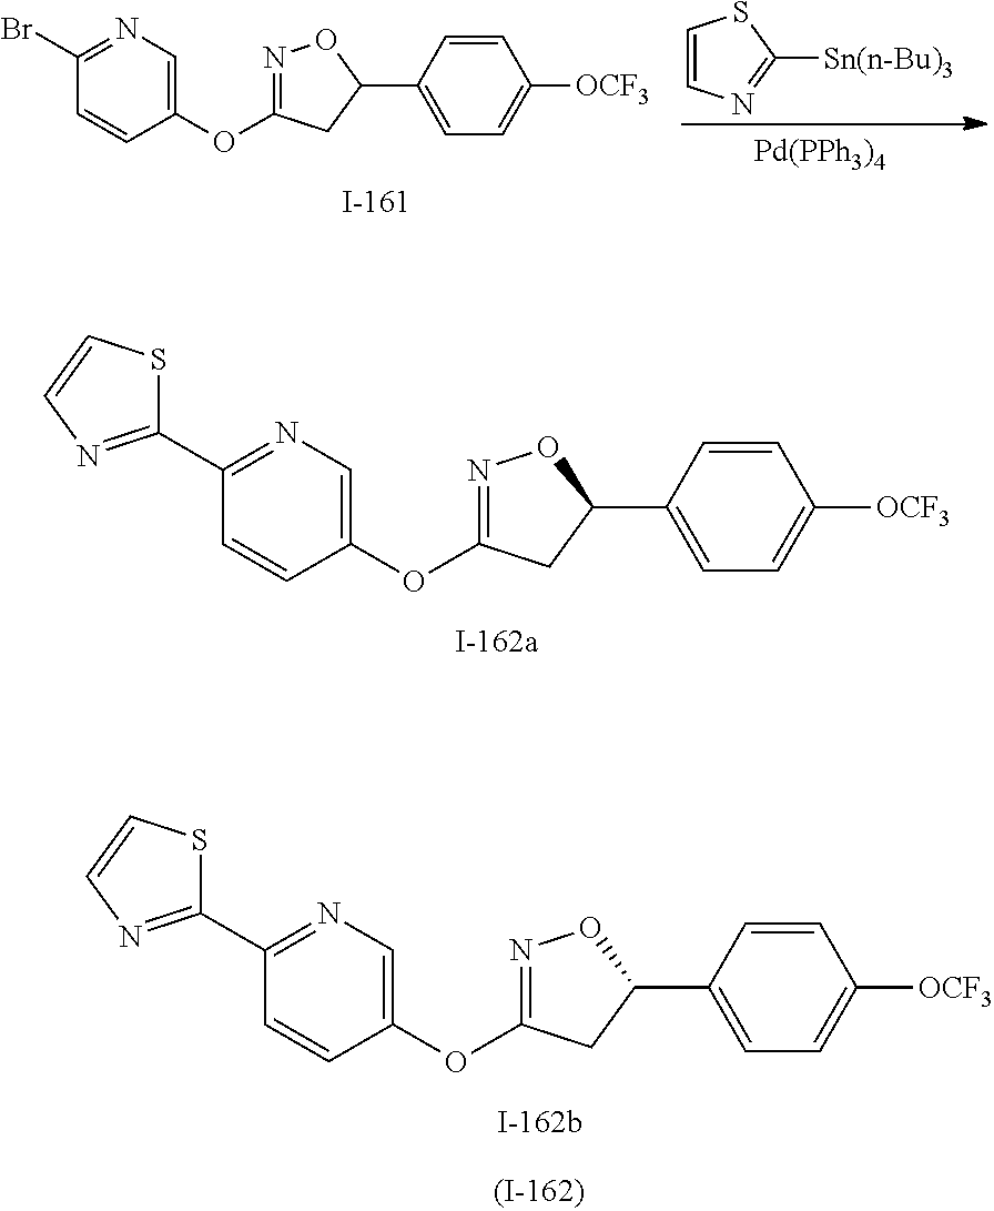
C1=CN=C([Sn(n-Bu)3])S1.[Pd(PPh3)4].C1(OC2=NOC(C3=CC=C([OCF3])C=C3)C2)=CN=C(Br)C=C1.C1(OC2=NOC(C3=CC=C([OCF3])C=C3)C2)=CN=C(C2=NC=CS2)C=C1.C1(OC2=NOC(C3=CC=C([OCF3])C=C3)C2)=CN=C(C2=NC=CS2)C=C1
